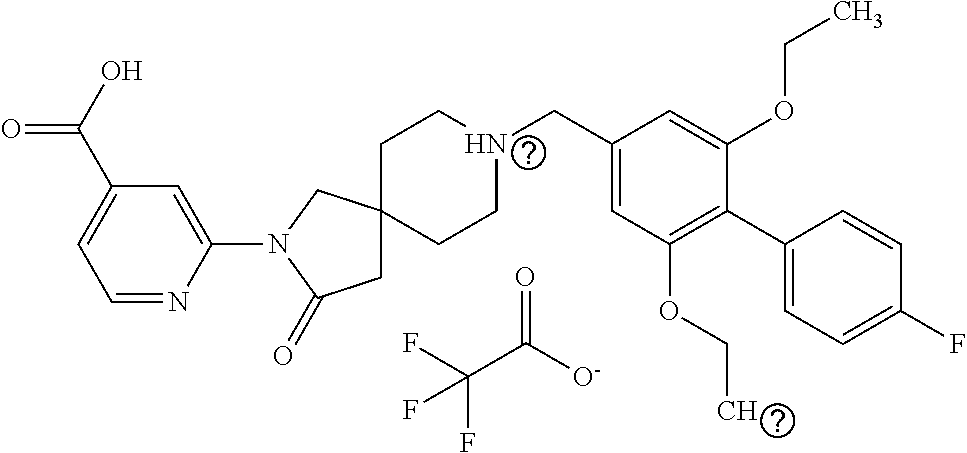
FC(C([O-])=O)(F)F.C1CN(CC2=CC(OCC)=C(C3=CC=C(F)C=C3)C(OCC)=C2)CCC12CC(=O)N(C1=CC(C(O)=O)=CC=N1)C2
